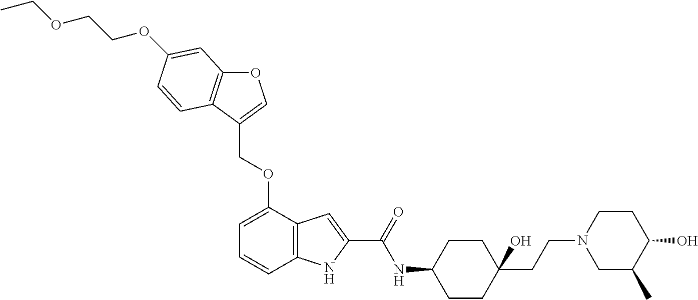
O1C2=C(C(COC3=CC=CC4=C3C=C(C(=O)NC3CCC(CCN5CC(C)C(O)CC5)(O)CC3)N4)=C1)C=CC(OCCOCC)=C2
